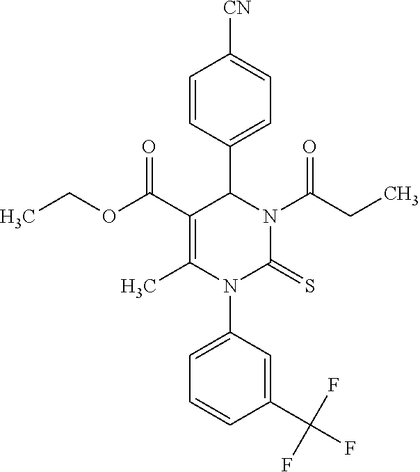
C1=CC(C2C(C(OCC)=O)=C(C)N(C3=CC=CC(C(F)(F)F)=C3)C(=S)N2C(CC)=O)=CC=C1[CN]
